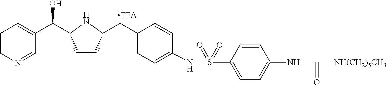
C1=CN=CC(C(O)C2CCC(CC3=CC=C(NS(C4=CC=C(NC(=O)[NH(CH2)5CH3])C=C4)(=O)=O)C=C3)N2)=C1
